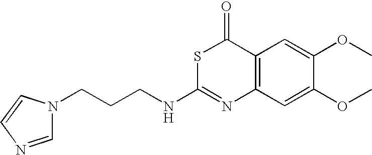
C1=NC=CN1CCCNC1=NC2=C(C(=O)S1)C=C(OC)C(OC)=C2
